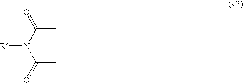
O=C(N(C(=O)C)[R])C
